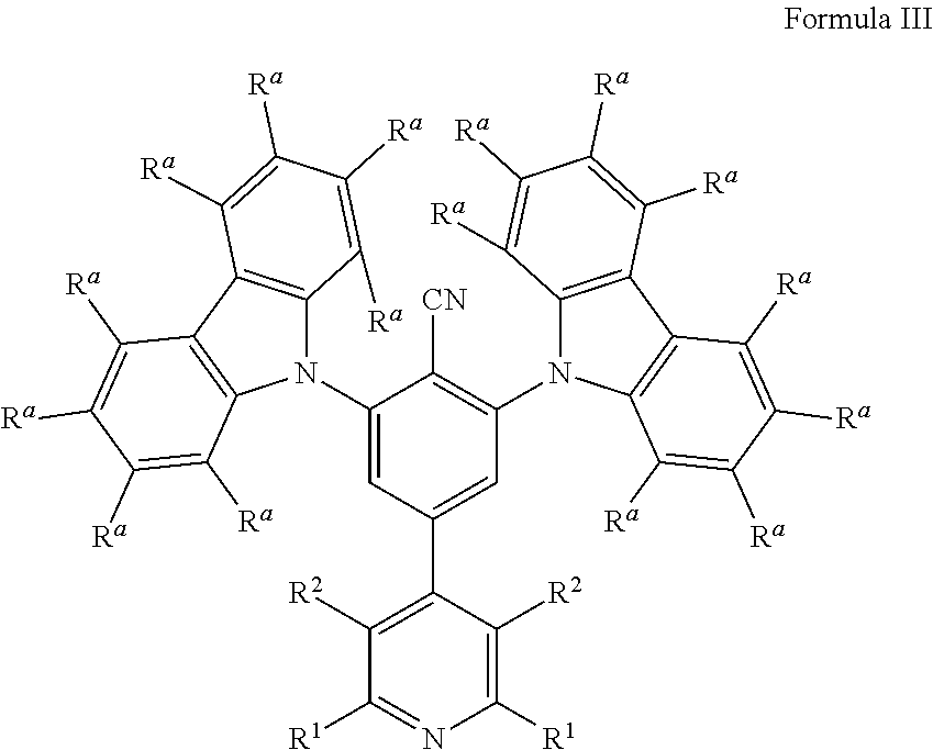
C1([R2])=C(C2=CC(N3C4=C(C5=C3C([Ra])=C([Ra])C([Ra])=C5[Ra])C([Ra])=C([Ra])C([Ra])=C4[Ra])=C([CN])C(N3C4=C(C5=C3C([Ra])=C([Ra])C([Ra])=C5[Ra])C([Ra])=C([Ra])C([Ra])=C4[Ra])=C2)C([R2])=C([R1])N=C1[R1]
